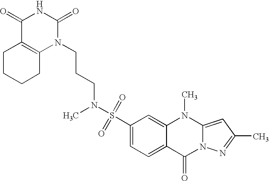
C1(=O)C2=C(N(CCCN(S(C3=CC=C4C(=C3)N(C)C3=CC(C)=NN3C4=O)(=O)=O)C)C(=O)N1)CCCC2
